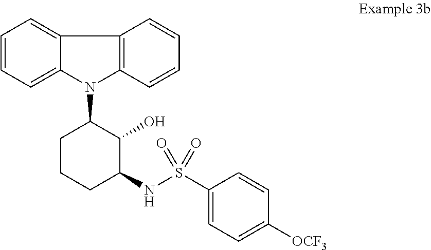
C1=CC=C2C(=C1)C1=C(N2C2CCCC(NS(C3=CC=C([OCF3])C=C3)(=O)=O)C2O)C=CC=C1
